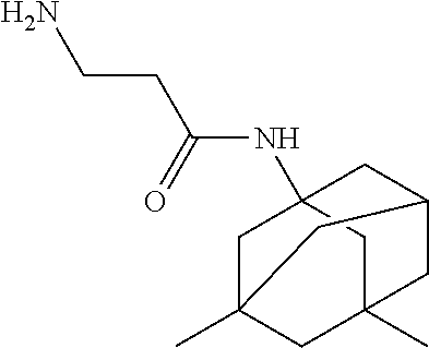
NCCC(NC12CC3(C)CC(C)(C1)CC(C2)C3)=O
